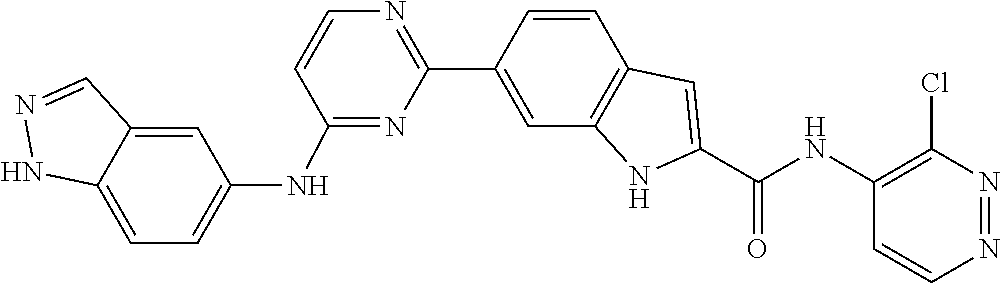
C1=CC2=C(C=C1C1=NC=CC(NC3=CC=C4NN=CC4=C3)=N1)NC(C(=O)NC1=C(Cl)N=NC=C1)=C2
